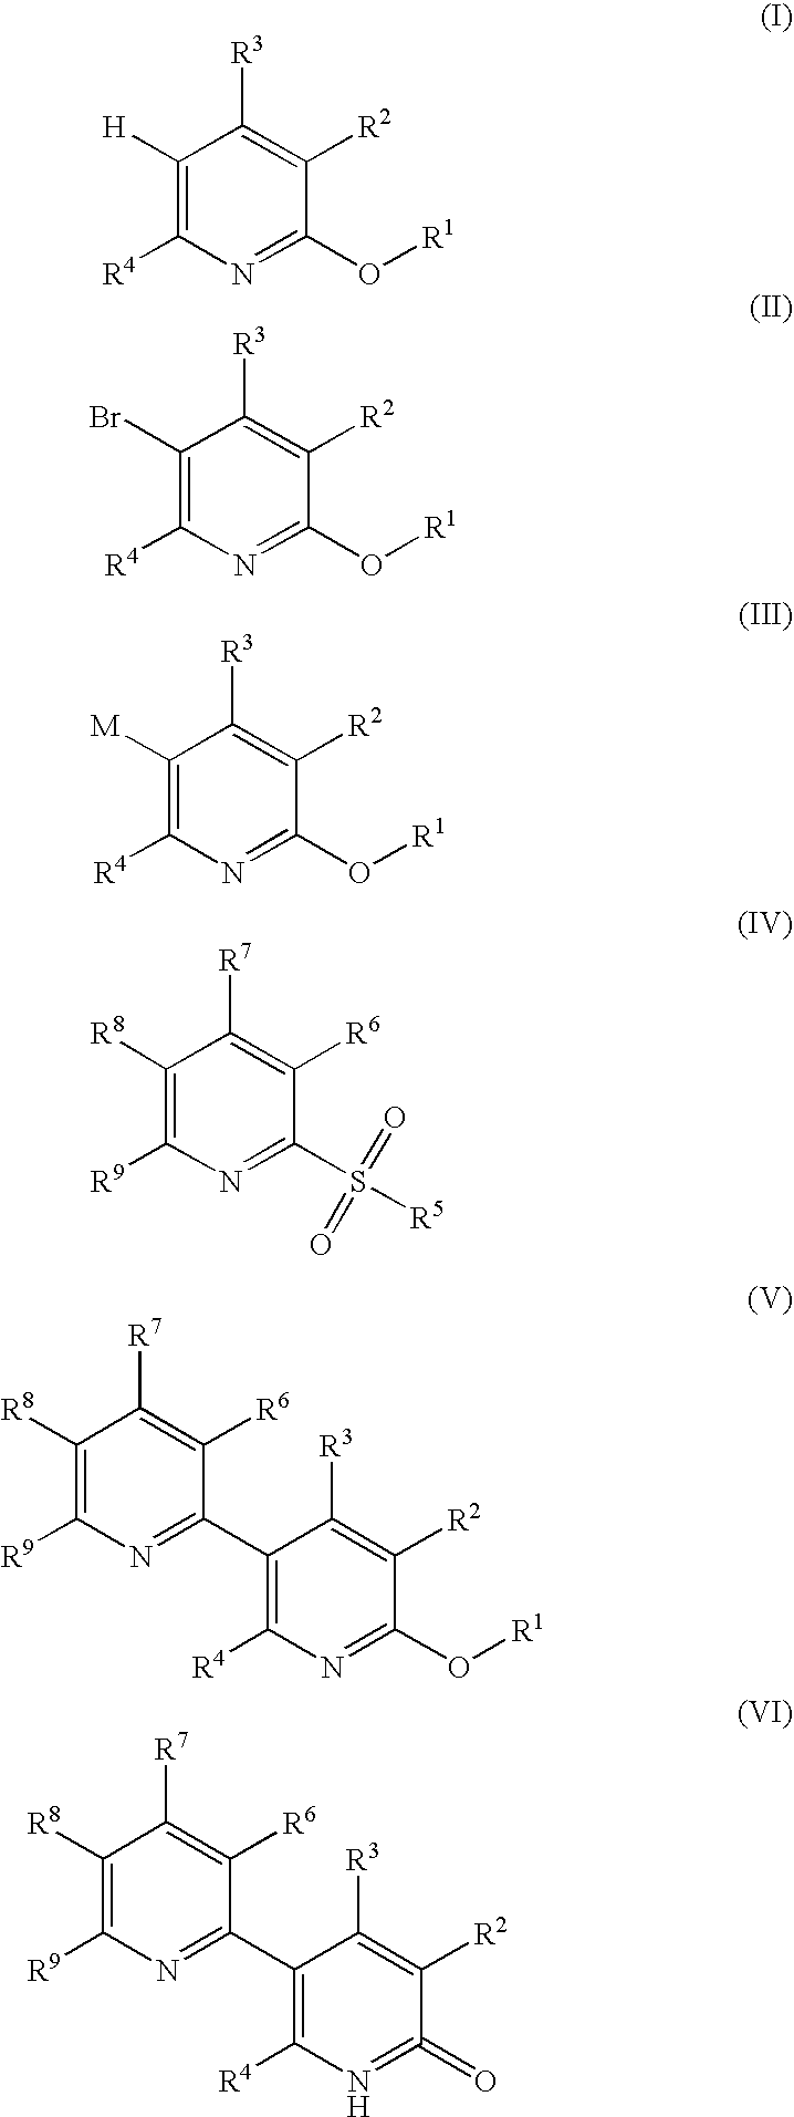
C1([H])=C([R4])N=C(O[R1])C([R2])=C1[R3].C1(Br)=C([R4])N=C(O[R1])C([R2])=C1[R3].C1([M])=C([R4])N=C(O[R1])C([R2])=C1[R3].C1([R8])=C([R9])N=C(S(=O)(=O)[R5])C([R6])=C1[R7].C1([R8])=C([R9])N=C(C2=C([R4])N=C(O[R1])C([R2])=C2[R3])C([R6])=C1[R7].C1([R8])=C([R9])N=C(C2=C([R4])N=C(=O)C([R2])=C2[R3])C([R6])=C1[R7]
